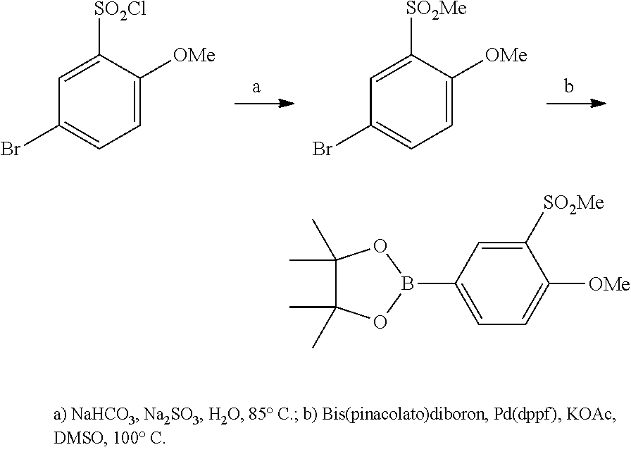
C1=C([SO2Cl])C([OMe])=CC=C1Br.C1=C([SO2Me])C([OMe])=CC=C1Br.C1=C(B2OC(C)(C)C(C)(C)O2)C=C([SO2Me])C([OMe])=C1
